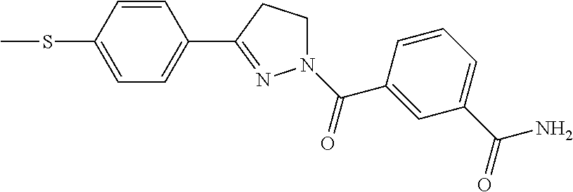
C1=CC(SC)=CC=C1C1=NN(C(=O)C2=CC(C(=O)N)=CC=C2)CC1
